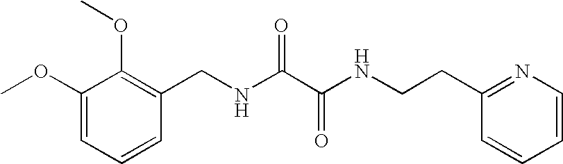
C1=CC=C(OC)C(OC)=C1CNC(C(NCCC1=NC=CC=C1)=O)=O
